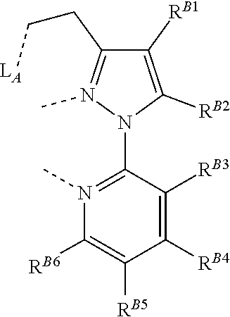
C(C1=N(C)N(C2=N(C)C([RB6])=C([RB5])C([RB4])=C2[RB3])C([RB2])=C1[RB1])C[LA]
